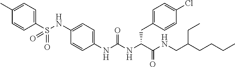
C1(C)=CC=C(S(NC2=CC=C(NC(NC(C(NCC(CCCC)CC)=O)CC3=CC=C(Cl)C=C3)=O)C=C2)(=O)=O)C=C1
